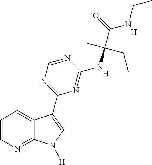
C1=CN=C2C(=C1)C(C1=NC=NC(NC(C(NCC)=O)(C)CC)=N1)=CN2[H].[H].[H]
